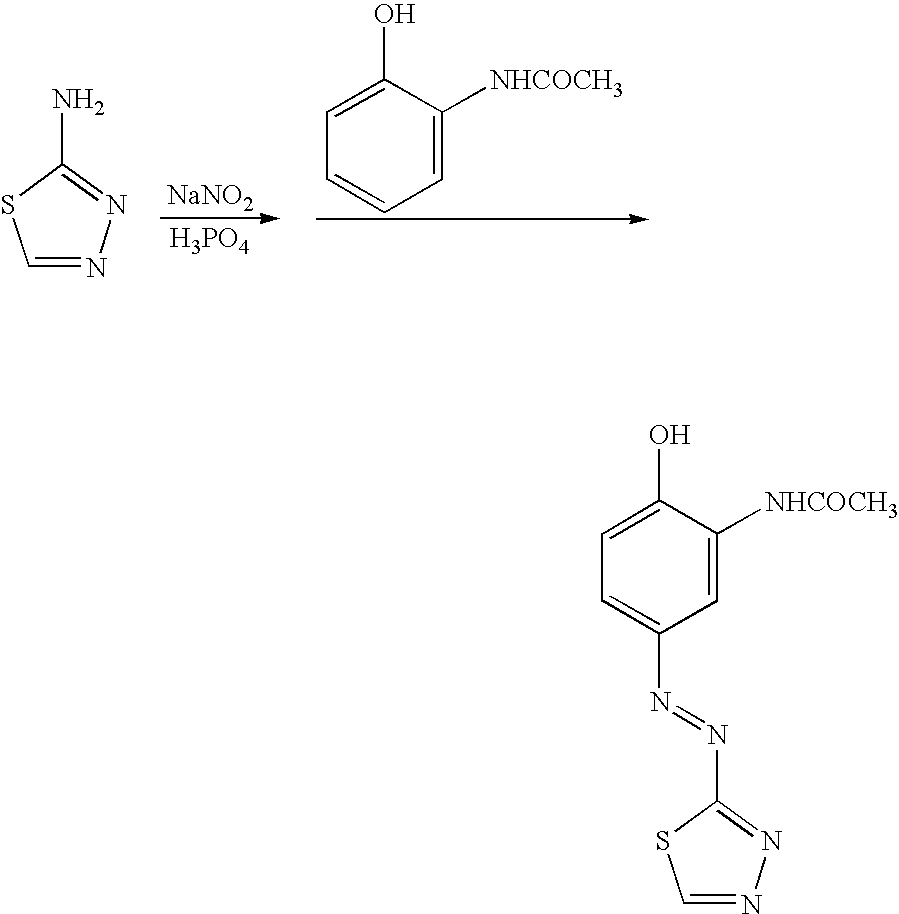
C1=NN=C(N)S1.[NaNO2].[H3PO4].C1=C([NHCOCH3])C(O)=CC=C1.C1=C([NHCOCH3])C(O)=CC=C1N=NC1=NN=CS1
